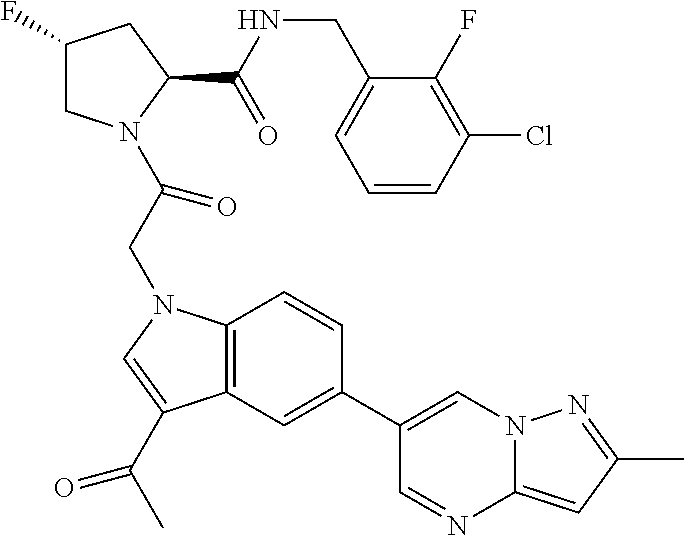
C1(F)CN(C(CN2C3=C(C(C(C)=O)=C2)C=C(C2=CN4C(=CC(C)=N4)N=C2)C=C3)=O)C(C(NCC2=CC=CC(Cl)=C2F)=O)C1
